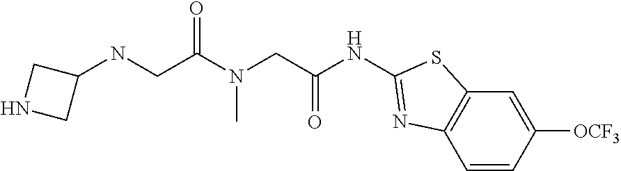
N1CC(NCC(=O)N(CC(NC2=NC3=C(C=C([OCF3])C=C3)S2)=O)C)C1
